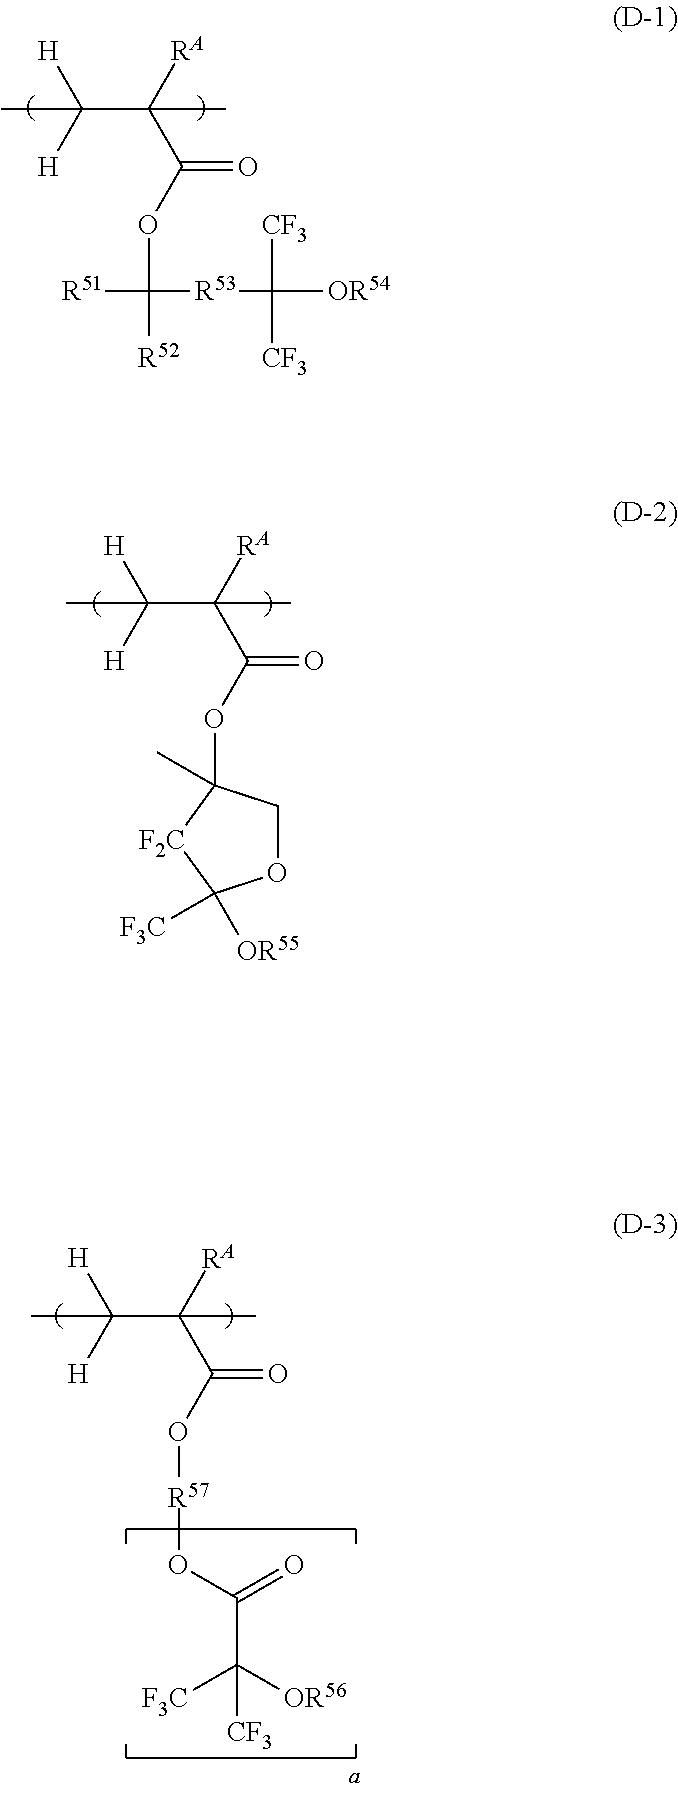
CC([H])([H])C([RA])(C(OC([R51])([R53]C([CF3])([CF3])[OR54])[R52])=O)C.CC([H])([H])C([RA])(C(OC1(C)COC([F3C])([OR55])[F2C]1)=O)C.CC([H])([H])C([RA])(C(O[R57]OC(=O)C([OR56])([F3C])[CF3])=O)C
